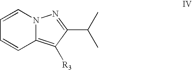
C1=CN2C(=C([R3])C(C(C)C)=N2)C=C1
